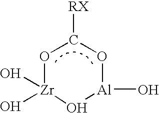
O1[Zr](O)(O)O[Al](O)OC1[RX]
